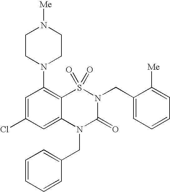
C1=C(Cl)C=C2C(=C1N1CCN([Me])CC1)S(=O)(=O)N(CC1=CC=CC=C1[Me])C(=O)N2CC1=CC=CC=C1
